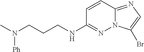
C1=CC2=NC=C(Br)N2N=C1NCCCN(C)[Ph]
